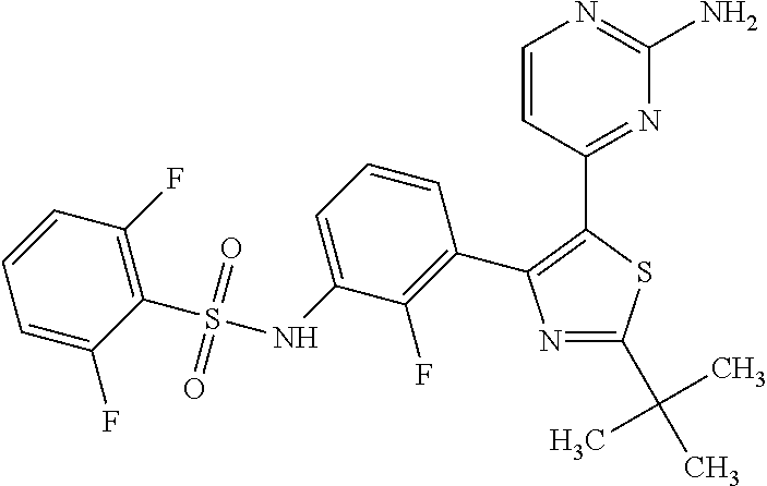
N1=C(C(C)(C)C)SC(C2=NC(N)=NC=C2)=C1C1=C(F)C(NS(C2=C(F)C=CC=C2F)(=O)=O)=CC=C1
